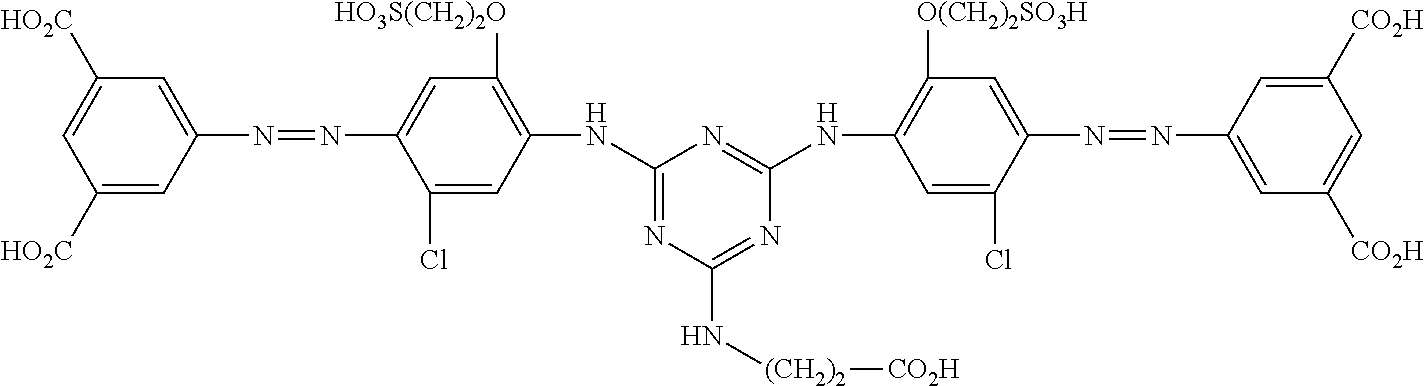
C1([HO2C])=CC(N=NC2=CC([HO3S(CH2)2O])=C(NC3=NC(N[(CH2)2][CO2H])=NC(NC4=C([O(CH2)2SO3H])C=C(N=NC5=CC([CO2H])=CC([CO2H])=C5)C(Cl)=C4)=N3)C=C2Cl)=CC([HO2C])=C1
